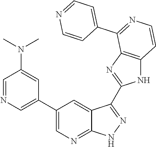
C1=NC=C(C2=CN=C3C(=C2)C(C2=NC4=C(N2)C=CN=C4C2=CC=NC=C2)=NN3)C=C1N(C)C
